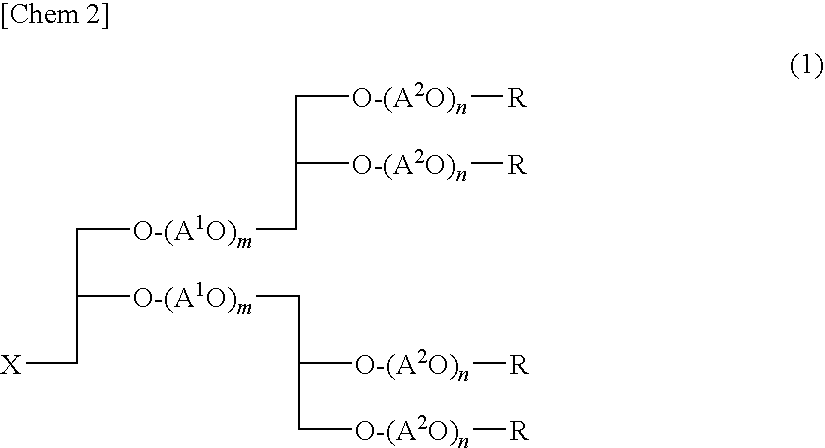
[X]CC([O-(A1O)m]CC([O-(A2O)n][R])C[O-(A2O)n][R])C[O-(A1O)m]CC([O-(A2O)n][R])C[O-(A2O)n][R]
